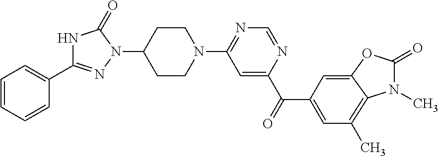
N1(C)C(=O)OC2=CC(C(C3=CC(N4CCC(N5C(=O)NC(C6=CC=CC=C6)=N5)CC4)=NC=N3)=O)=CC(C)=C12
